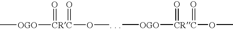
C[OGO][CRC](O[. . ])(=O)=O.C[OGO][CRC](OC)(=O)=O
